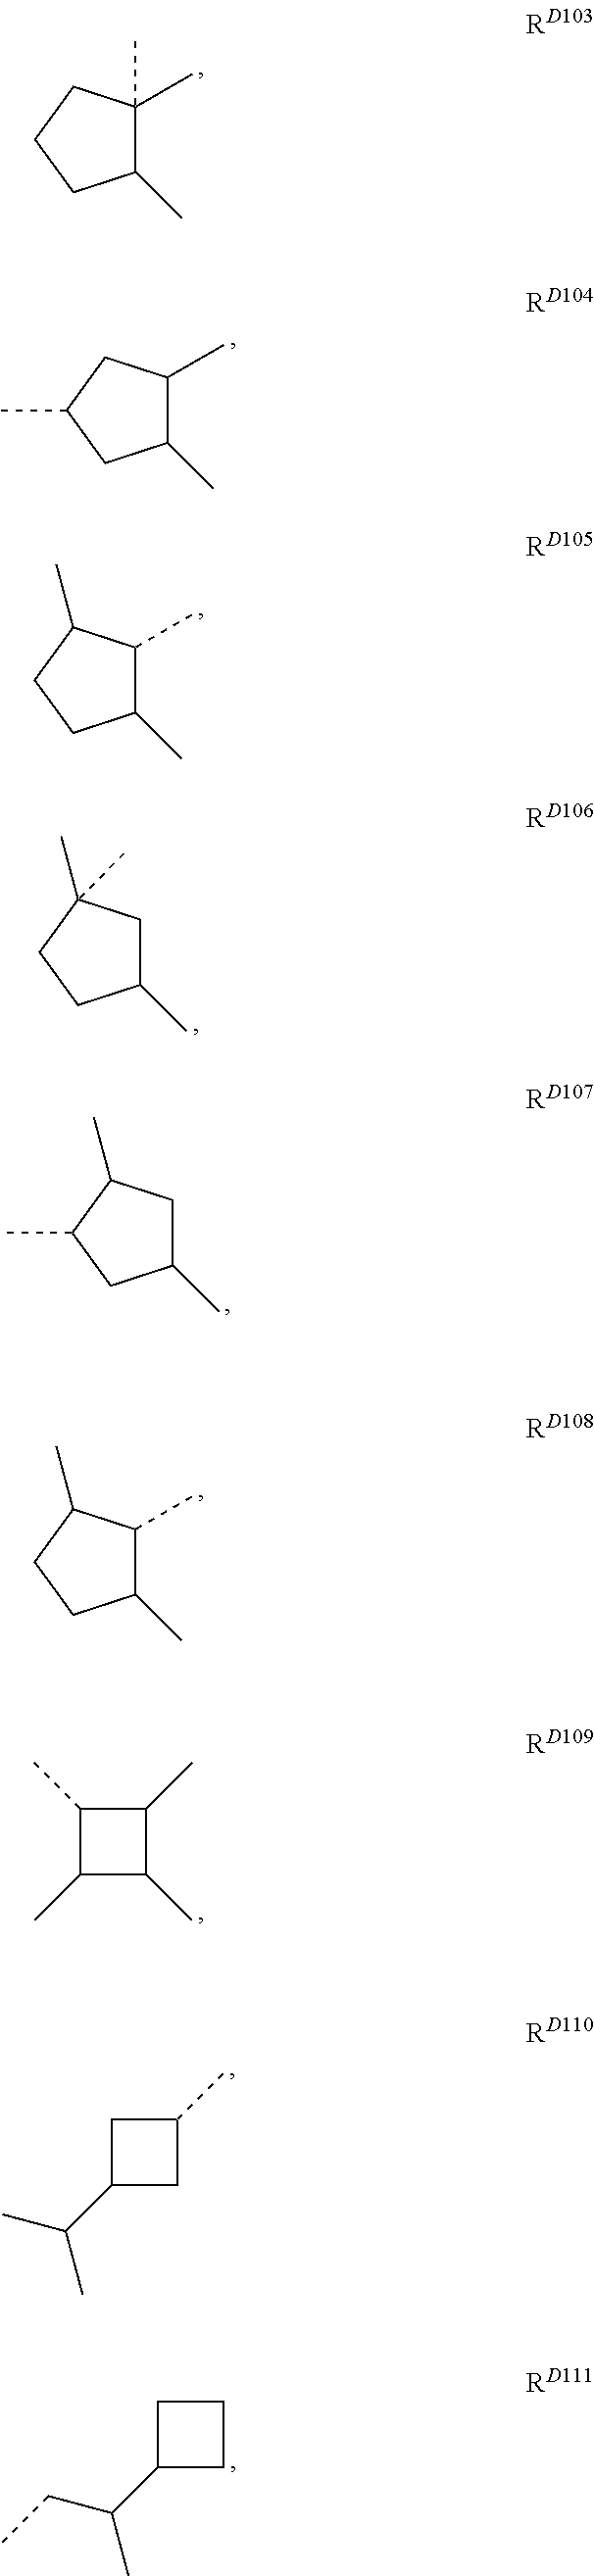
C1(C)C(C)(C)CCC1.C1(C)C(C)CC(C)C1.C1(C)C(C)C(C)CC1.C1(C)CC(C)(C)CC1.C1(C)CC(C)C(C)C1.C1(C)C(C)C(C)CC1.C1(C)C(C)C(C)C1C.C1(C)CC(C(C)C)C1.C1CC(C(CC)C)C1
